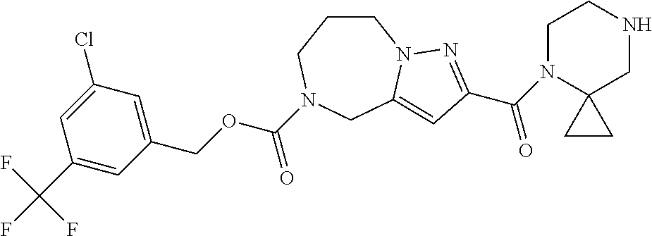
C1CCN(C(OCC2=CC(Cl)=CC(C(F)(F)F)=C2)=O)CC2=CC(C(N3C4(CNCC3)CC4)=O)=NN12
